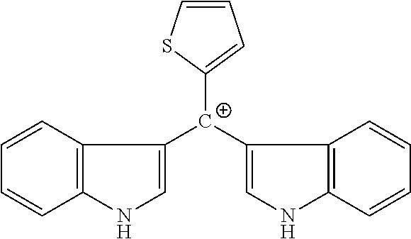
C1([C+](C2=CNC3=C2C=CC=C3)C2=CNC3=C2C=CC=C3)=CC=CS1
